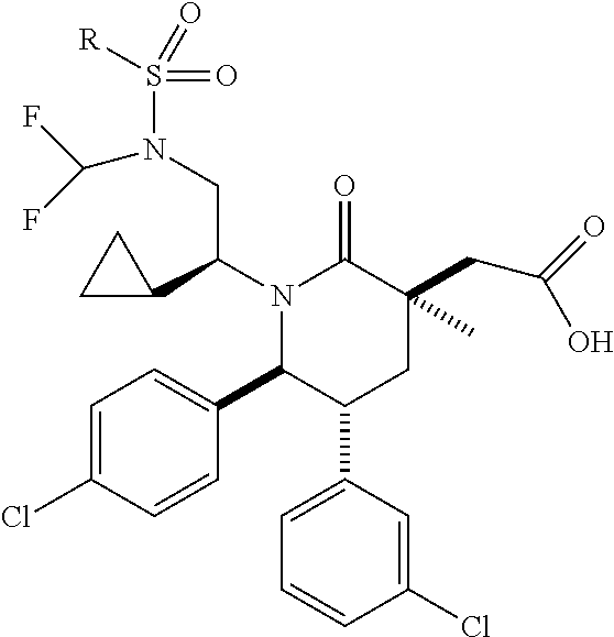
N1(C(C2CC2)CN(C(F)F)S([R])(=O)=O)C(C2=CC=C(Cl)C=C2)C(C2=CC=CC(Cl)=C2)CC(CC(=O)O)(C)C1=O
